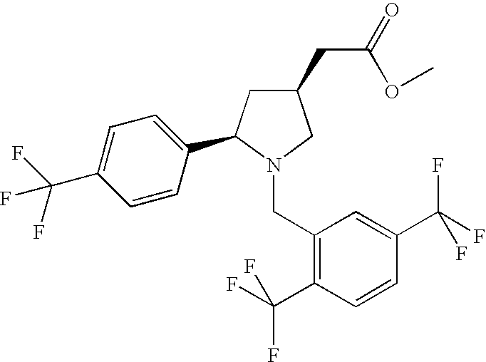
C1(C(F)(F)F)=CC=C(C2CC(CC(OC)=O)CN2CC2=C(C(F)(F)F)C=CC(C(F)(F)F)=C2)C=C1
